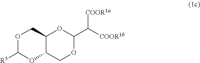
O1C([R5])OC2C(C1)OC(C([COOR1b])[COOR1a])OC2
